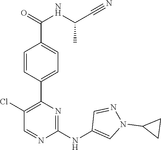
C1(C2=C(Cl)C=NC(NC3=CN(C4CC4)N=C3)=N2)=CC=C(C(NC(C#N)C)=O)C=C1
